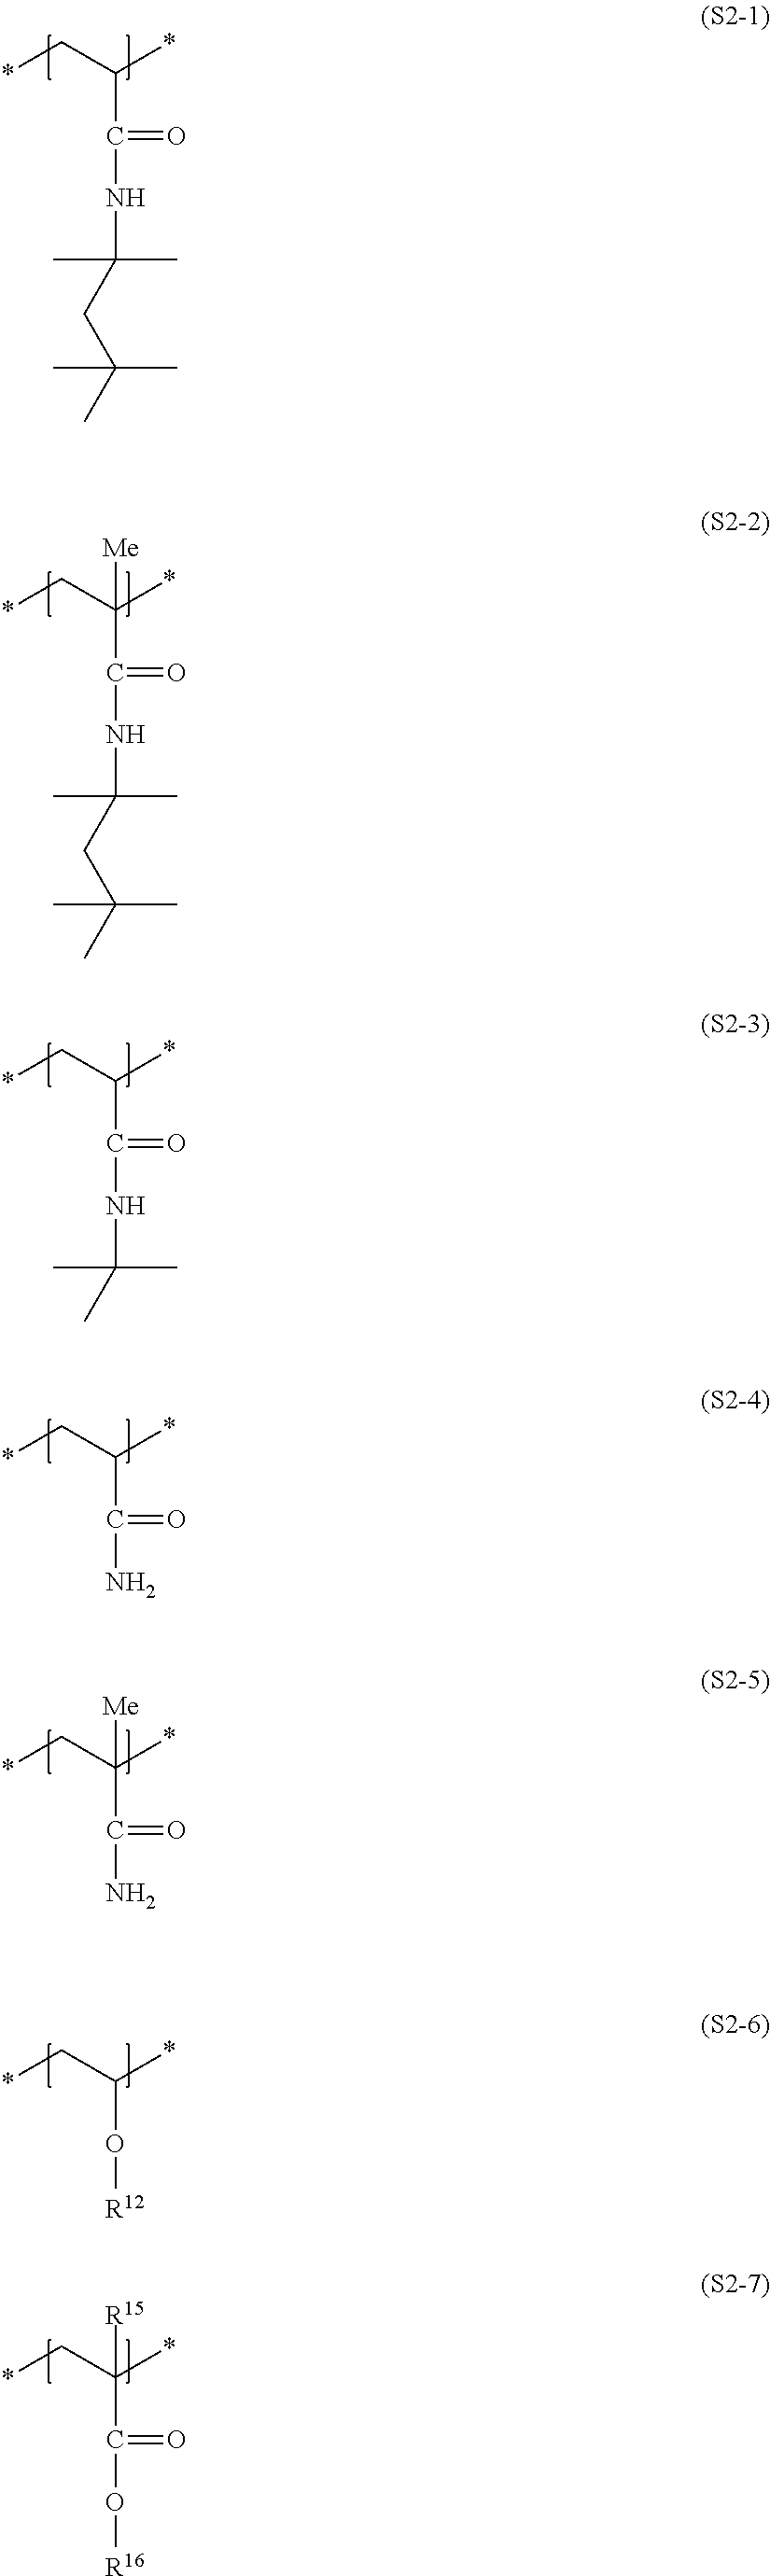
*CC(*)C(=O)NC(CC(C)(C)C)(C)C.*CC(*)(C(=O)NC(CC(C)(C)C)(C)C)[Me].*CC(*)C(=O)NC(C)(C)C.*CC(*)C(=O)N.*CC(*)(C(=O)N)[Me].*CC(*)O[R12].*CC(*)(C(=O)O[R16])[R15]
